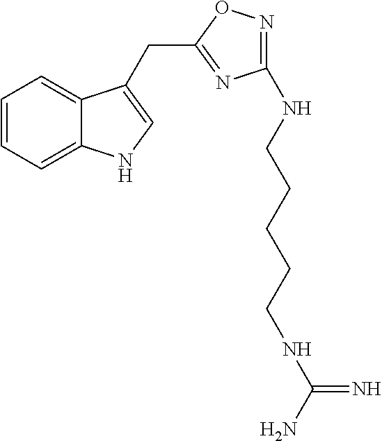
C1=CC=C2C(=C1)C(CC1=NC(NCCCCCNC(N)=N)=NO1)=CN2
